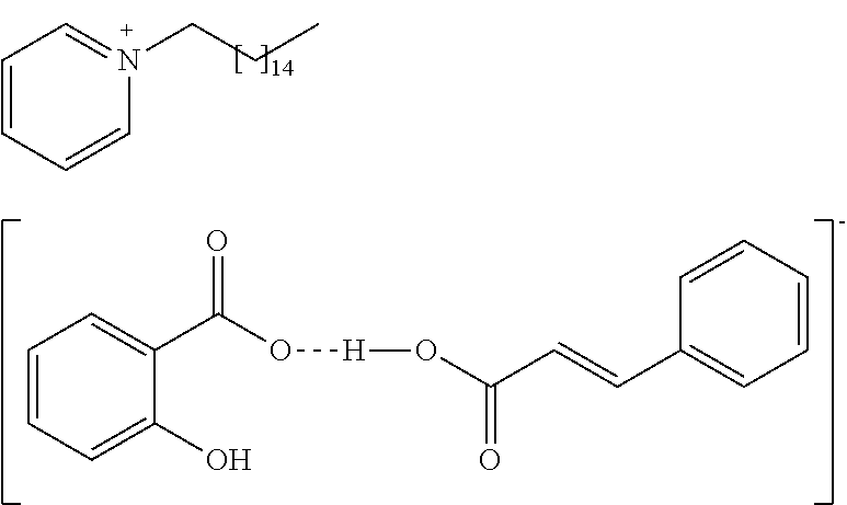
C1=CC=C(O)C(C(O[H]OC(C=CC2=CC=CC=C2)=O)=O)=C1.C1=CC=CN(CCC)=C1
